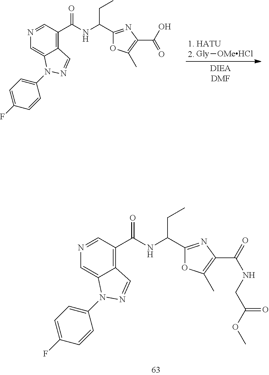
N1=CC(C(=O)NC(C2=NC(C(NCC(OC)=O)=O)=C(C)O2)CC)=C2C(=C1)N(C1=CC=C(F)C=C1)N=C2.N1=CC(C(=O)NC(C2=NC(C(=O)O)=C(C)O2)CC)=C2C(=C1)N(C1=CC=C(F)C=C1)N=C2.[Gly][OMeHCl]
